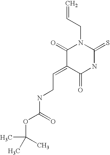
N1C(=S)N(CC=C)C(=O)C(=CCNC(OC(C)(C)C)=O)C1=O
